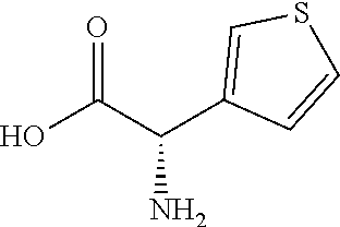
OC(C(C1=CSC=C1)N)=O
